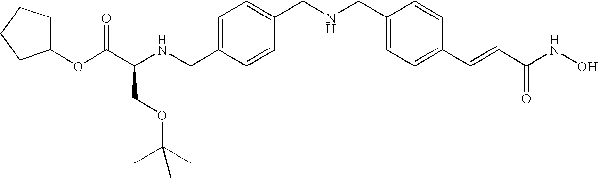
C1=C(CNC(C(OC2CCCC2)=O)COC(C)(C)C)C=CC(CNCC2=CC=C(C=CC(NO)=O)C=C2)=C1
